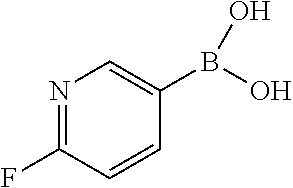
N1=C(F)C=CC(B(O)O)=C1
